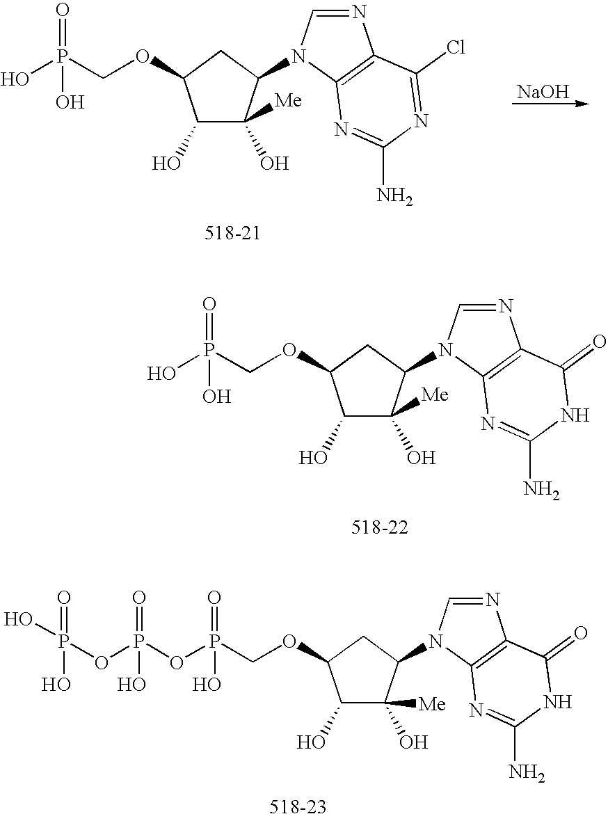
C1(O)C(O)([Me])C(N2C=NC3=C2N=C(N)NC3=O)CC1OCP(O)(=O)O.[518-22].[518-23].C1(O)C(O)([Me])C(N2C=NC3=C2N=C(N)NC3=O)CC1OCP(=O)(O)OP(=O)(O)OP(O)(=O)O.[NaOH].C1(O)C(O)([Me])C(N2C=NC3=C2N=C(N)N=C3Cl)CC1OCP(O)(=O)O.[518-21]
